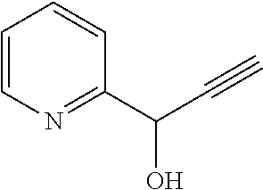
C1=CN=C(C(C#C)O)C=C1
